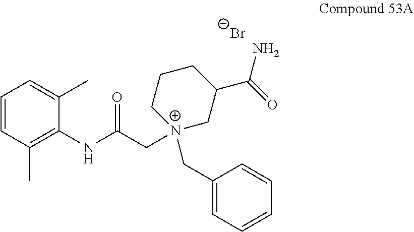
[Br-].C1=CC(C)=C(NC(=O)C[N+]2(CC3=CC=CC=C3)CCCC(C(=O)N)C2)C(C)=C1
